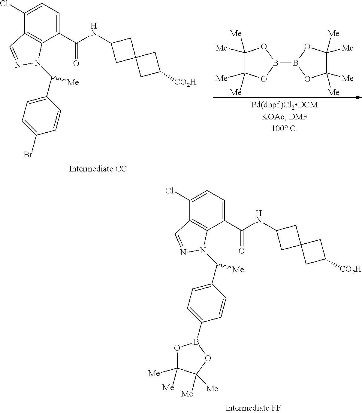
C1=C(Cl)C2=C(C(C(=O)NC3CC4(CC([CO2H])C4)C3)=C1)N(C(C1=CC=C(B3OC([Me])([Me])C([Me])([Me])O3)C=C1)[Me])N=C2.C1([Me])([Me])C([Me])([Me])OB(B2OC([Me])([Me])C([Me])([Me])O2)O1.C1=C(Cl)C2=C(C(C(=O)NC3CC4(CC([CO2H])C4)C3)=C1)N(C(C1=CC=C(Br)C=C1)[Me])N=C2
